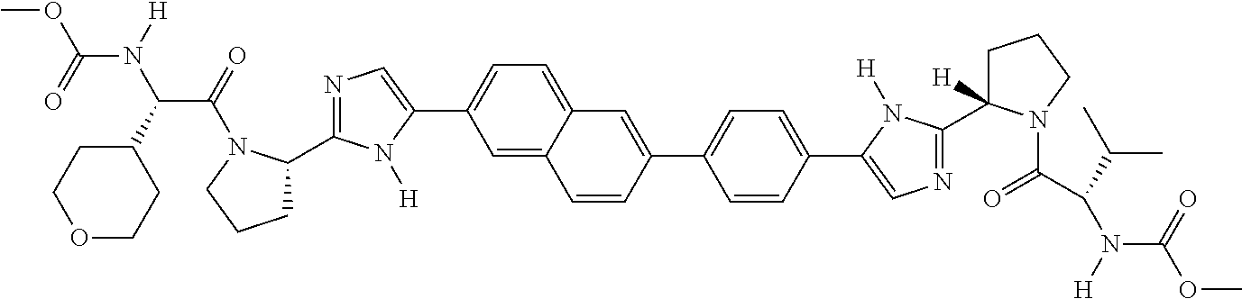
C1=CC(C2=CC=C(C3=CN=C(C4([H])CCCN4C(=O)C(C(C)C)N(C(OC)=O)[H])N3[H])C=C2)=CC2=CC=C(C3=CN=C(C4CCCN4C(C(N(C(OC)=O)[H])C4CCOCC4)=O)N3[H])C=C12
